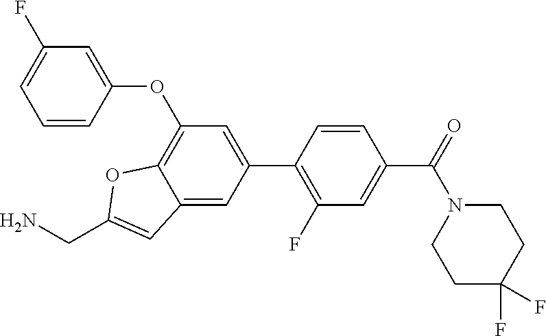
C12=CC(C3=C(F)C=C(C(N4CCC(F)(F)CC4)=O)C=C3)=CC(OC3=CC(F)=CC=C3)=C1OC(CN)=C2
